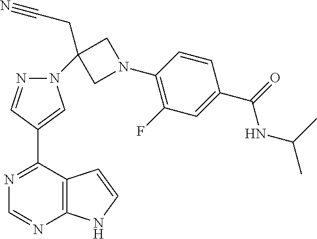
C12=C(C(C3=CN(C4(CC#N)CN(C5=C(F)C=C(C(=O)NC(C)C)C=C5)C4)N=C3)=NC=N1)C=CN2
